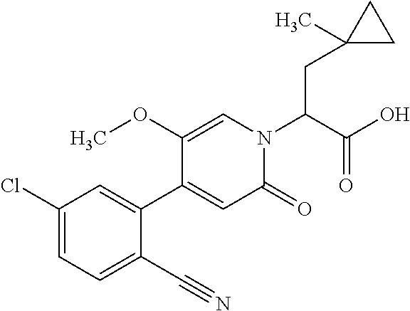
C(C(N1C=C(OC)C(C2=CC(Cl)=CC=C2C#N)=CC1=O)C(O)=O)C1(C)CC1
